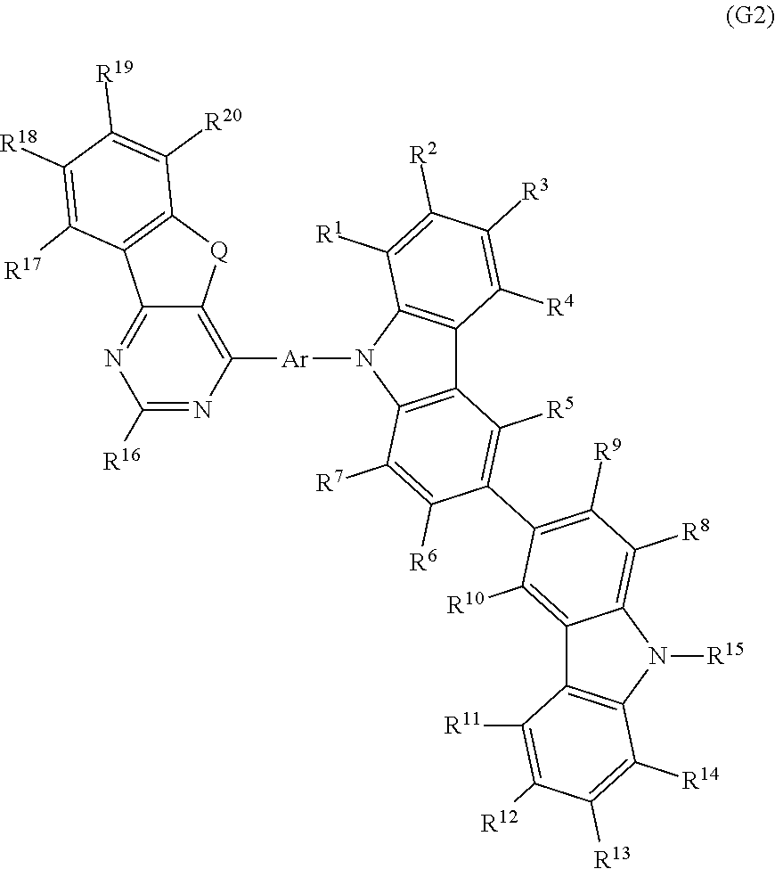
C12=C(N([Ar]C3=C4C(=NC([R16])=N3)C3=C([Q]4)C([R20])=C([R19])C([R18])=C3[R17])C3=C1C([R4])=C([R3])C([R2])=C3[R1])C([R7])=C([R6])C(C1=C([R9])C([R8])=C3C(=C1[R10])C1=C(N3[R15])C([R14])=C([R13])C([R12])=C1[R11])=C2[R5]
